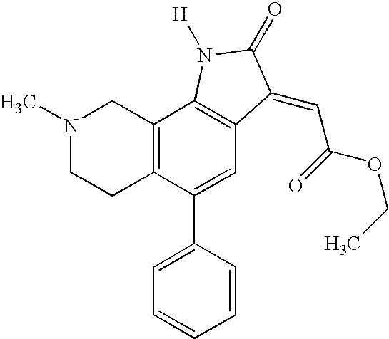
N1(C)CCC2=C(C1)C1=C(C=C2C2=CC=CC=C2)C(=CC(OCC)=O)C(=O)N1[H]
